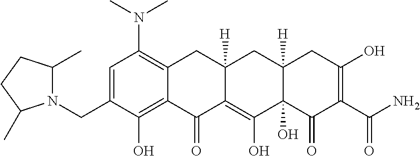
C1=C(CN2C(C)CCC2C)C(O)=C2C(=C1N(C)C)CC1([H])C(=C(O)C3(O)C([H])(C1)CC(O)=C(C(N)=O)C3=O)C2=O
